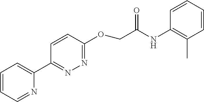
C1=CC=NC(C2=NN=C(OCC(NC3=C(C)C=CC=C3)=O)C=C2)=C1
